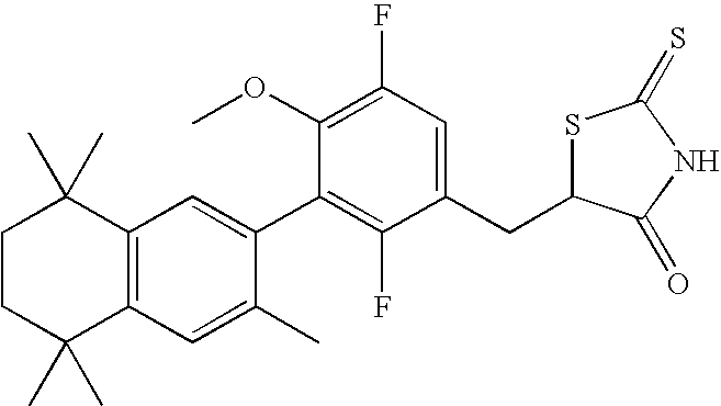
C1CC(C)(C)C2=C(C1(C)C)C=C(C1=C(F)C(CC3SC(=S)NC3=O)=CC(F)=C1OC)C(C)=C2
